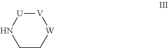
[W]1[V][U]NCC1
